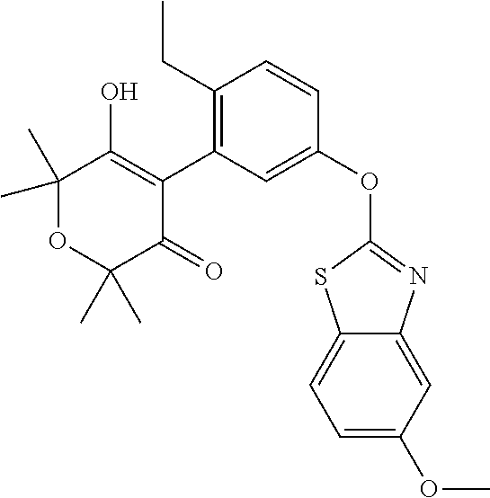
C1(C)(C)OC(C)(C)C(=O)C(C2=C(CC)C=CC(OC3=NC4=CC(OC)=CC=C4S3)=C2)=C1O
